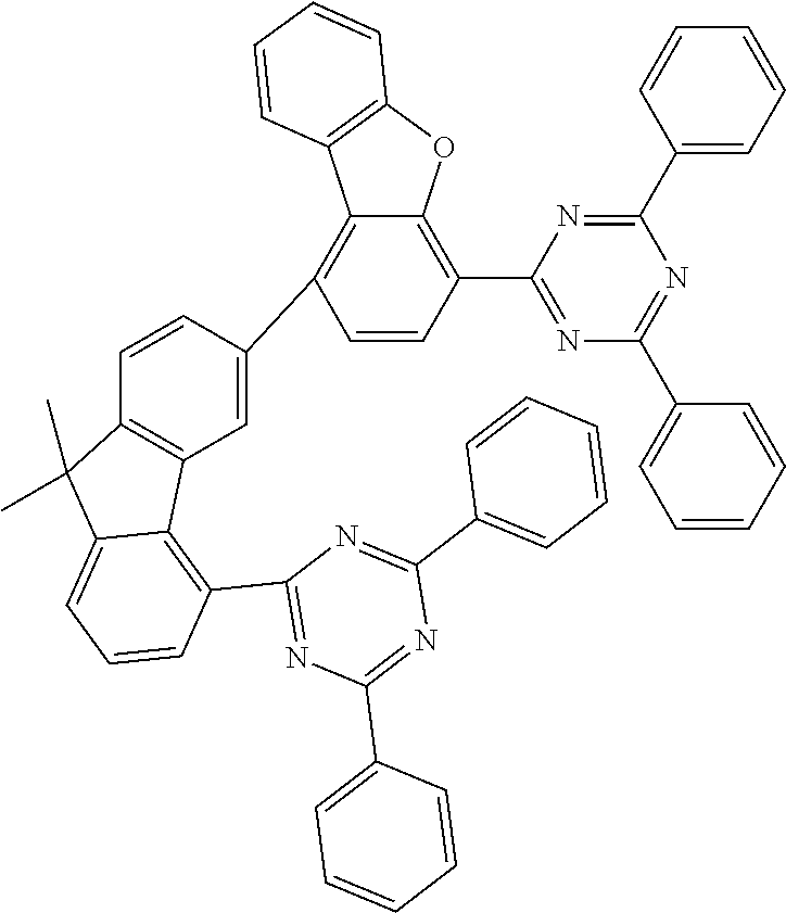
C1(C2=C3C(=C(C4=NC(C5=CC=CC=C5)=NC(C5=CC=CC=C5)=N4)C=C2)OC2=C3C=CC=C2)=CC2=C(C=C1)C(C)(C)C1=CC=CC(C3=NC(C4=CC=CC=C4)=NC(C4=CC=CC=C4)=N3)=C21
